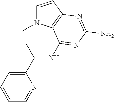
C1=CC2=C(N1C)C(NC(C1=CC=CC=N1)C)=NC(N)=N2
